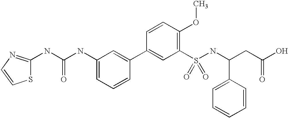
S1C(NC(NC2=CC=CC(C3=CC(S(NC(CC(O)=O)C4=CC=CC=C4)(=O)=O)=C(OC)C=C3)=C2)=O)=NC=C1
